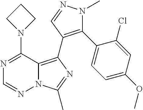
N12C(=C(C3=C(C4=CC=C(OC)C=C4Cl)N(C)N=C3)N=C1C)C(N1CCC1)=NC=N2
